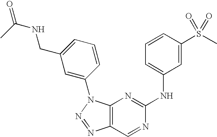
C12=C(N(C3=CC(CNC(=O)C)=CC=C3)N=N1)N=C(NC1=CC=CC(S(C)(=O)=O)=C1)N=C2
